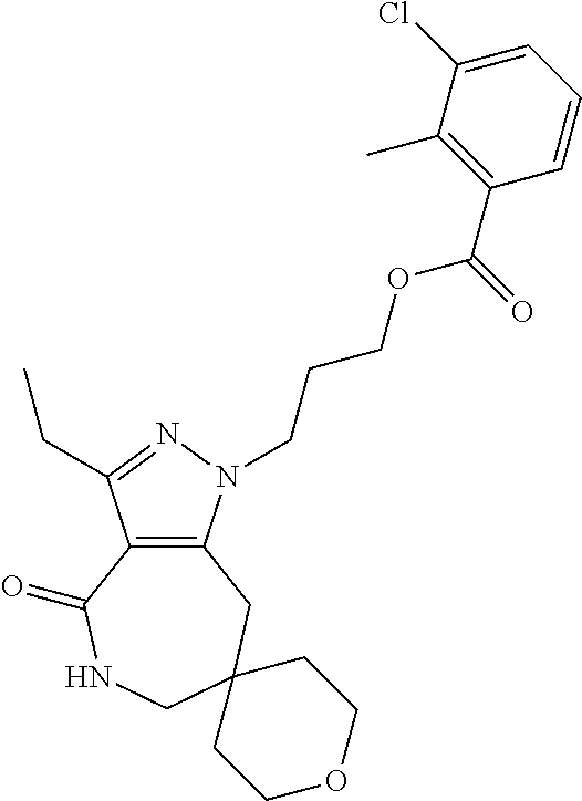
C12=C(N(CCCOC(C3=C(C)C(Cl)=CC=C3)=O)N=C1CC)CC1(CNC2=O)CCOCC1
